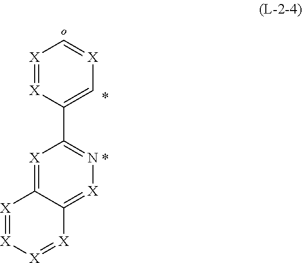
C1(C2=N[X]=C3C(=[X]2)[X]=[X][X]=[X]3)=C[X]=C[X]=[X]1
